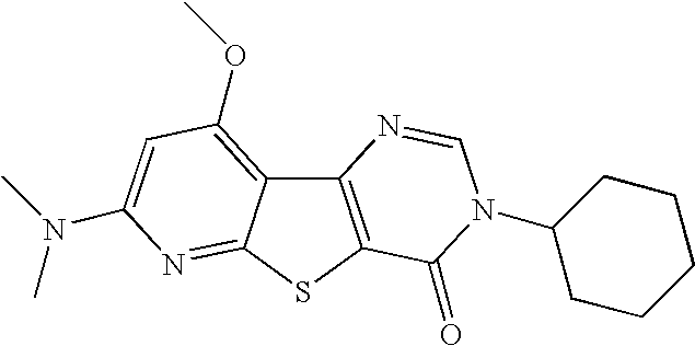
C12=C(SC3=NC(N(C)C)=CC(OC)=C13)C(=O)N(C1CCCCC1)C=N2
